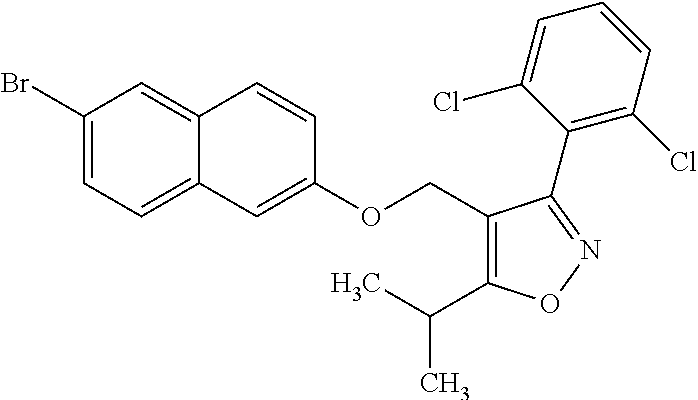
C1(Br)=CC=C2C(=C1)C=CC(OCC1=C(C(C)C)ON=C1C1=C(Cl)C=CC=C1Cl)=C2
